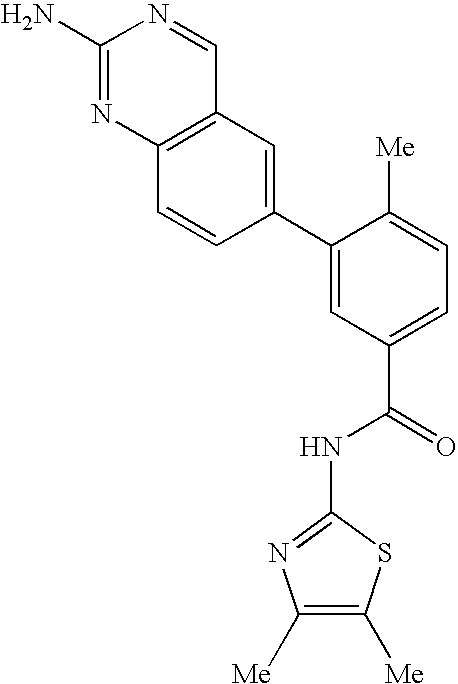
C1(C2=CC(C(NC3=NC([Me])=C([Me])S3)=O)=CC=C2[Me])=CC2=C(C=C1)N=C(N)N=C2
